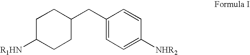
C1C([R1HN])CCC(CC2=CC=C([NHR2])C=C2)C1
